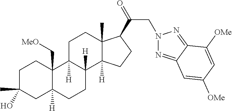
C1C(C)(O)CC2([H])C(C[MeO])(C1)C1([H])C([H])(CC2)C2([H])C(C)(CC1)C(C(=O)CN1N=C3C(=N1)C([OMe])=CC([OMe])=C3)CC2
